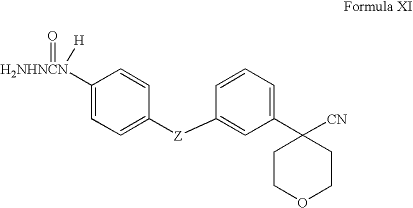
C1([H2NHNCN]([H])=O)=CC=C([Z]C2=CC(C3([CN])CCOCC3)=CC=C2)C=C1
